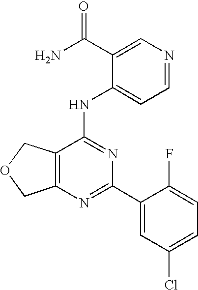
C12=C(COC1)C(NC1=CC=NC=C1C(N)=O)=NC(C1=CC(Cl)=CC=C1F)=N2
